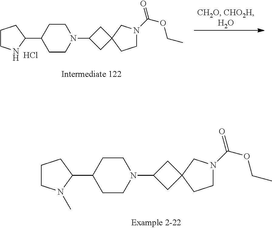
C1CN(C)C(C2CCN(C3CC4(C3)CCN(C(=O)OCC)C4)CC2)C1.Cl.C1CNC(C2CCN(C3CC4(C3)CCN(C(=O)OCC)C4)CC2)C1
